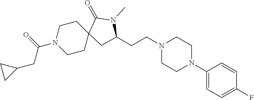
C1(N2CCN(CCC3CC4(CCN(C(=O)CC5CC5)CC4)C(=O)N3C)CC2)=CC=C(F)C=C1
